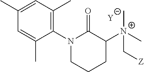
C1=C(C)C(N2C(=O)C([N+](C[Z])(C)C)CCC2)=C(C)C=C1C.[Y]
